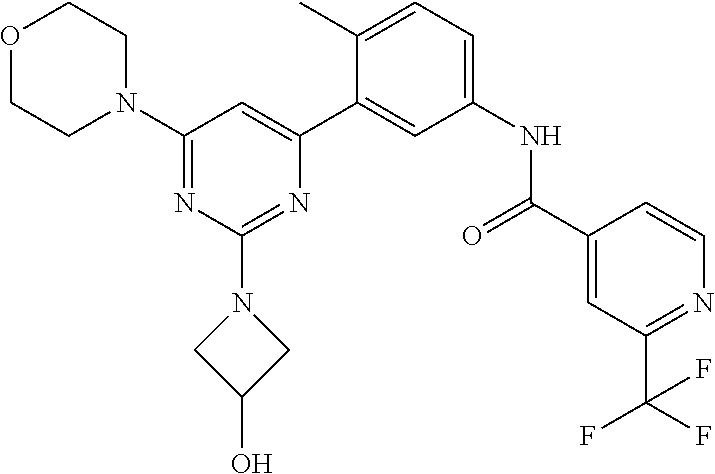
O1CCN(C2=NC(N3CC(O)C3)=NC(C3=CC(NC(C4=CC(C(F)(F)F)=NC=C4)=O)=CC=C3C)=C2)CC1
